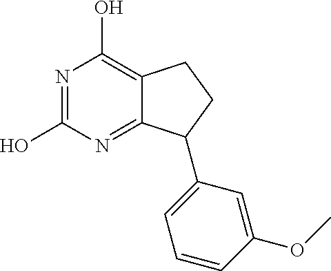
N1=C(O)N=C2C(=C1O)CCC2C1=CC=CC(OC)=C1
